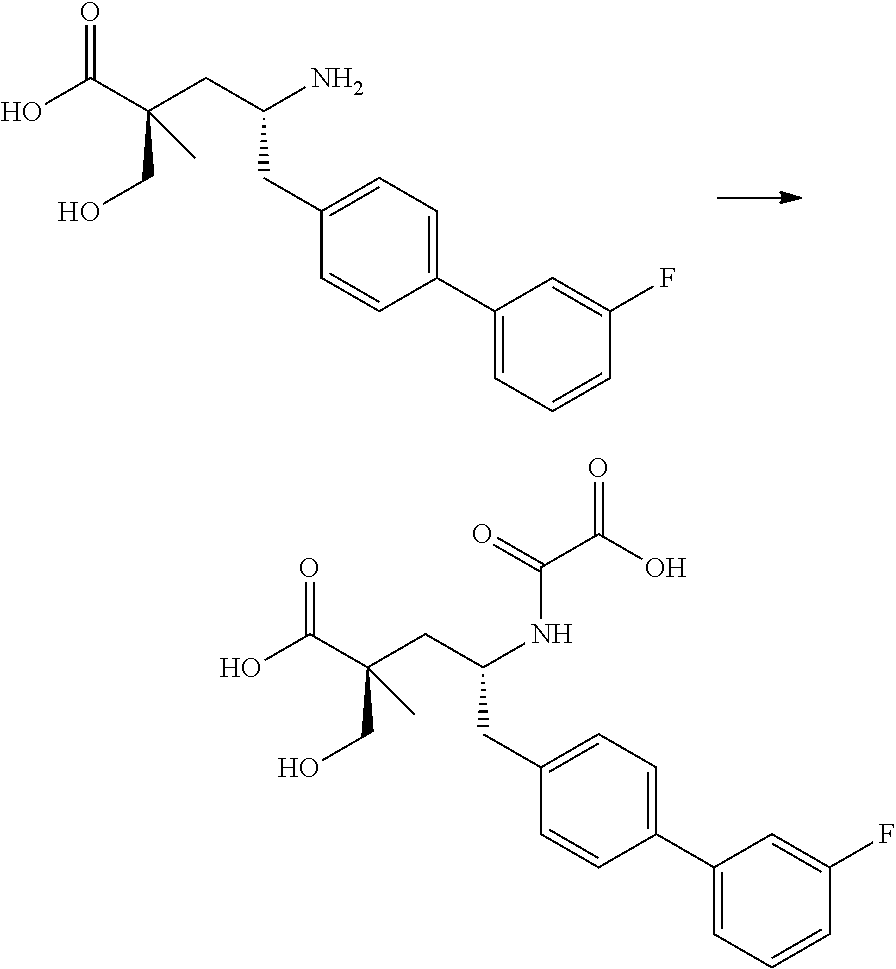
OC(C(CC(N)CC1=CC=C(C2=CC=CC(F)=C2)C=C1)(CO)C)=O.OC(C(CC(NC(C(O)=O)=O)CC1=CC=C(C2=CC=CC(F)=C2)C=C1)(CO)C)=O
